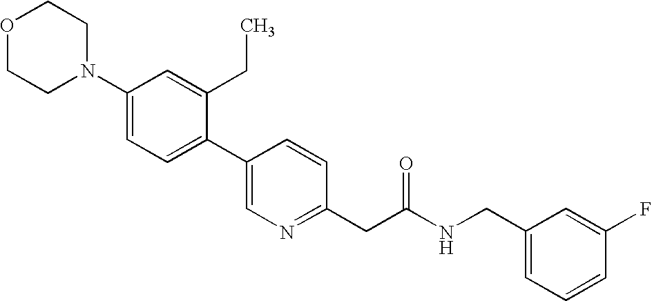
C1(N2CCOCC2)=CC=C(C2=CN=C(CC(NCC3=CC=CC(F)=C3)=O)C=C2)C(CC)=C1
